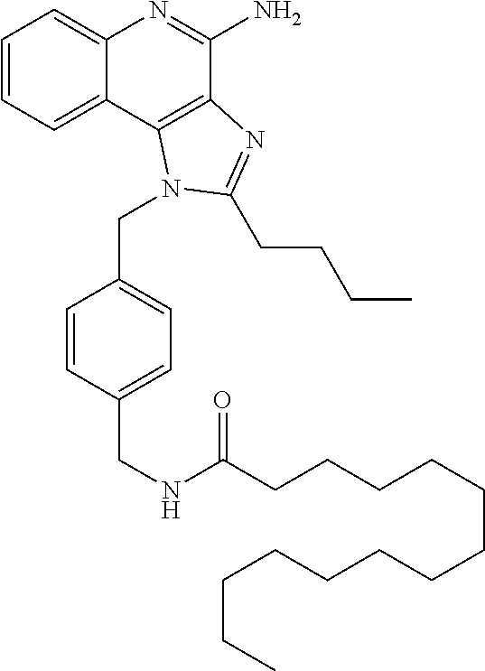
C1=CC=C2C(=C1)N=C(N)C1=C2N(CC2=CC=C(CNC(CCCCCCCCCCCCC)=O)C=C2)C(CCCC)=N1
